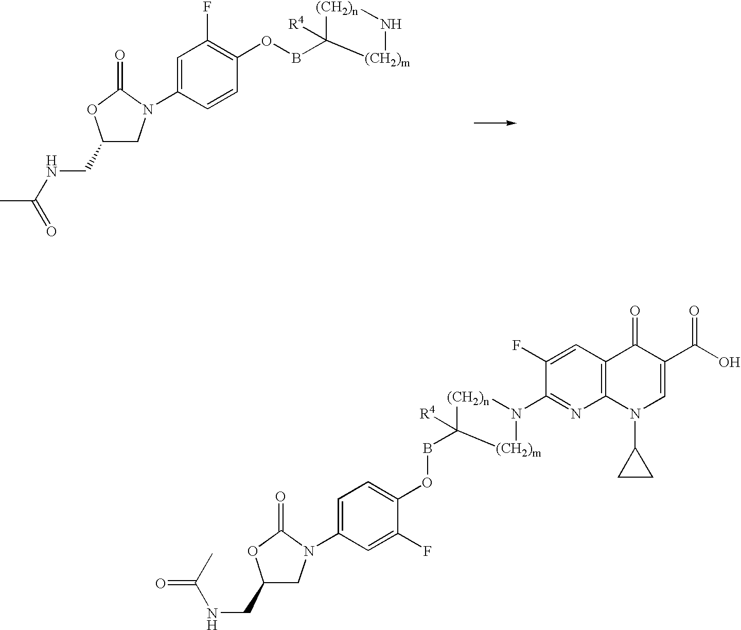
C1=C(N2CC(CNC(=O)C)OC2=O)C=CC(OBC2([R4])[(CH2)n]N[(CH2)m]2)=C1F.C1=C(N2CC(CNC(=O)C)OC2=O)C=C(F)C(OBC2([R4])[(CH2)n]N(C3=NC4=C(C=C3F)C(=O)C(C(O)=O)=CN4C3CC3)[(CH2)m]2)=C1
